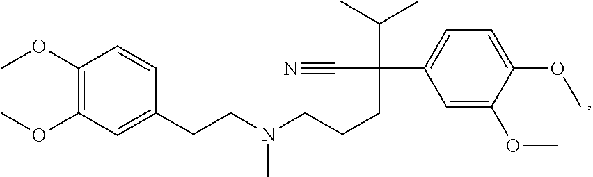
C1(OC)=C(OC)C=C(CCN(CCCC(C(C)C)(C#N)C2=CC=C(OC)C(OC)=C2)C)C=C1
